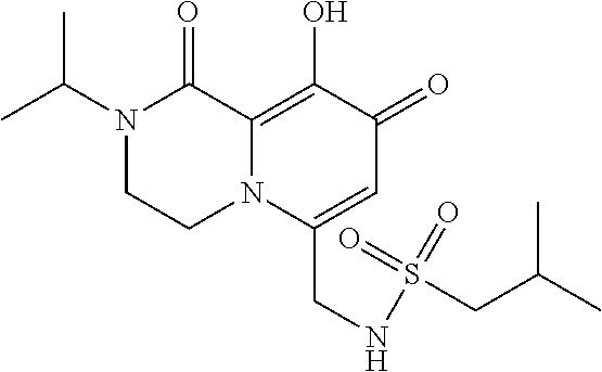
N1(C(C)C)CCN2C(=C(O)C(=O)C=C2CNS(=O)(=O)CC(C)C)C1=O
